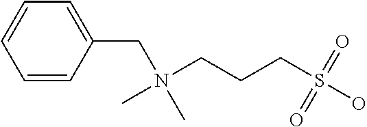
N(CCCS(O)(=O)=O)(CC1=CC=CC=C1)(C)C
